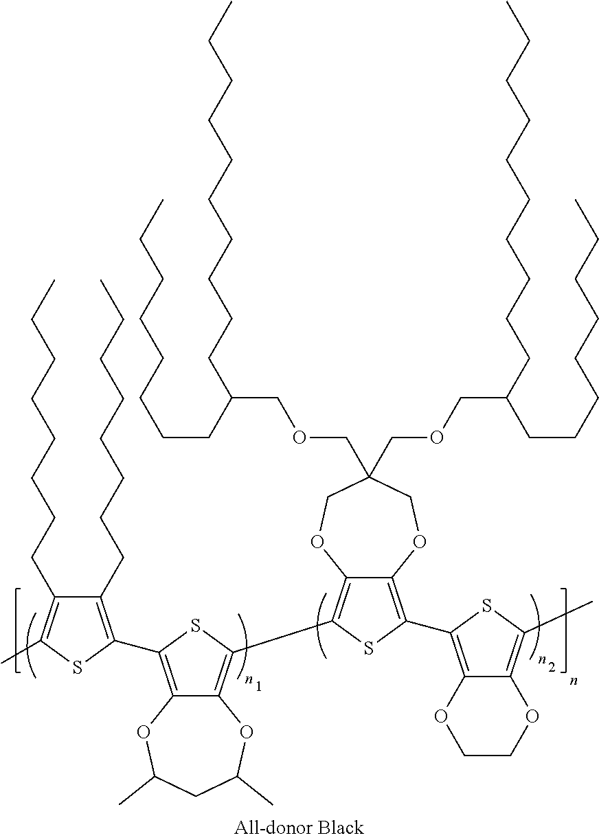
C1(C2=C3C(=C(C4=C5C(=C(C6=C7C(=C(C)S6)OCCO7)S4)OCC(COCC(CCCCCCCC)CCCCCCCCCC)(COCC(CCCCCCCC)CCCCCCCCCC)CO5)S2)OC(C)CC(C)O3)=C(CCCCCCCC)C(CCCCCCCC)=C(C)S1
